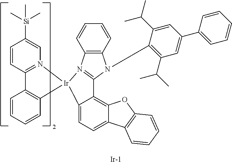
C1=CC2=N(C=C1[Si](C)(C)C)[Ir]1(C3=C2C=CC=C3)C2=CC=C3C(=C2C2=N1C1=C(N2C2=C(C(C)C)C=C(C4=CC=CC=C4)C=C2C(C)C)C=CC=C1)OC1=C3C=CC=C1.[Ir]
